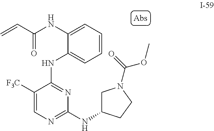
C1([F3C])=CN=C(NC2CN(C(=O)OC)CC2)N=C1NC1=CC=CC=C1NC(C=C)=O
